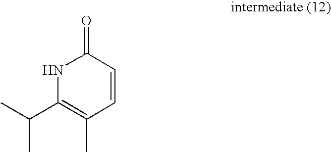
N1C(C(C)C)=C(C)C=CC1=O
